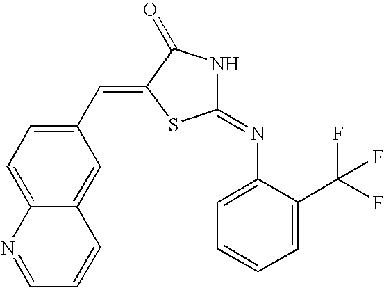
C1(C=C2SC(=NC3=CC=CC=C3C(F)(F)F)NC2=O)=CC=C2C(=C1)C=CC=N2
